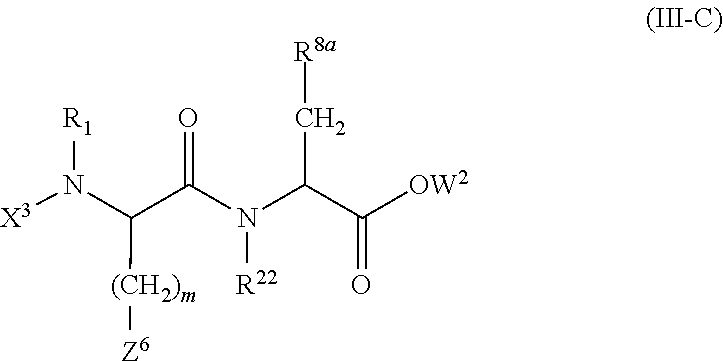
C(N([R22])C(C([OW2])=O)C[R8a])(=O)C(N([X3])[R1])[(CH2)m][Z6]
